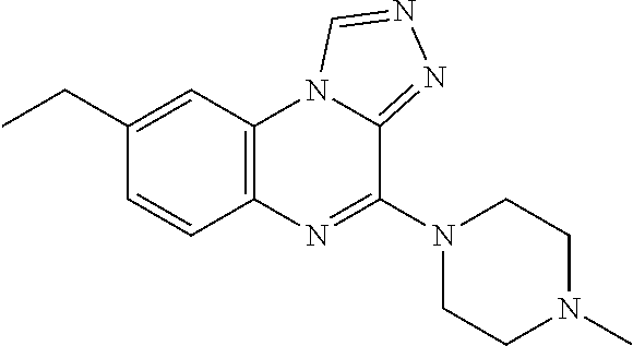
C12=C(C=C(CC)C=C1)N1C(=NN=C1)C(N1CCN(C)CC1)=N2
